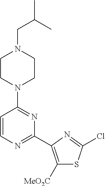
C1CN(C2=NC(C3=C([MeO2C])SC(Cl)=N3)=NC=C2)CCN1CC(C)C
